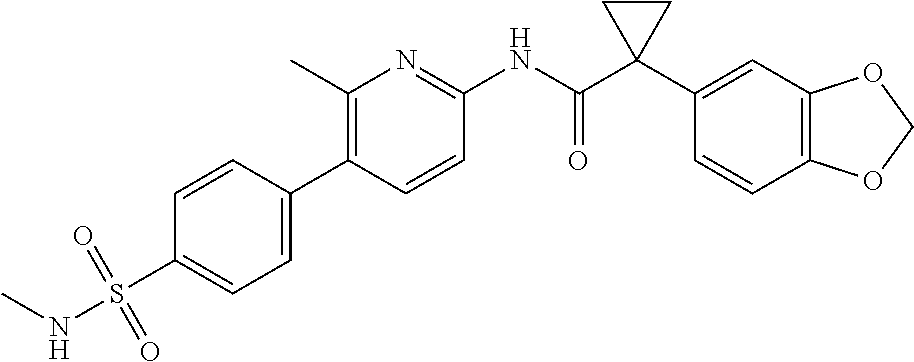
C1(C)=C(C2=CC=C(S(NC)(=O)=O)C=C2)C=CC(NC(C2(C3=CC4=C(C=C3)OCO4)CC2)=O)=N1
